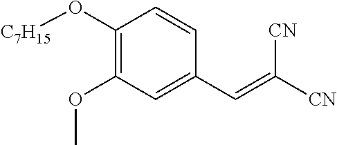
C1(O[C7H15])=C(OC)C=C(C=C([CN])[CN])C=C1
